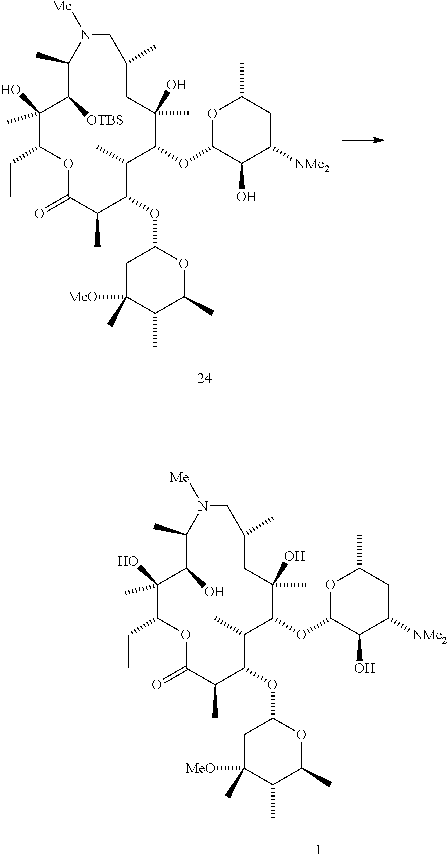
CC1C(OC2OC(C)CC([NMe2])C2O)C(C)(O)CC(C)CN([Me])C(C)C(O)C(O)(C)C(CC)OC(=O)C(C)C1OC1CC([MeO])(C)C(C)C(C)O1.CC1C(OC2OC(C)CC([NMe2])C2O)C(C)(O)CC(C)CN([Me])C(C)C([OTBS])C(O)(C)C(CC)OC(=O)C(C)C1OC1CC([MeO])(C)C(C)C(C)O1
